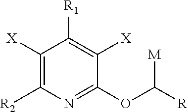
C1([X])=C([R2])N=C(OC([R])[M])C([X])=C1[R1]
